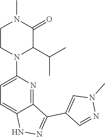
C12=NC(N3C(C(C)C)C(=O)N(C)CC3)=CC=C1NN=C2C1=CN(C)N=C1
